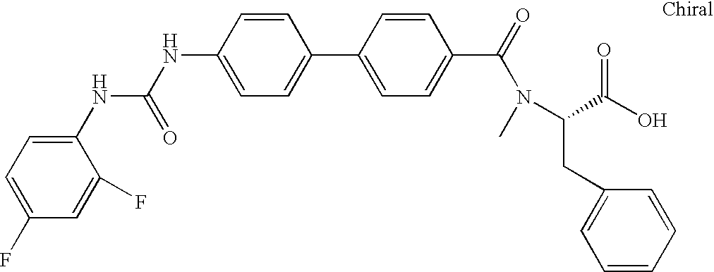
C1=C(NC(=O)NC2=CC=C(F)C=C2F)C=CC(C2=CC=C(C(N(C)C(CC3=CC=CC=C3)C(O)=O)=O)C=C2)=C1
